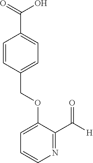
C(OC1=CC=CN=C1C([H])=O)C1=CC=C(C(=O)O)C=C1
